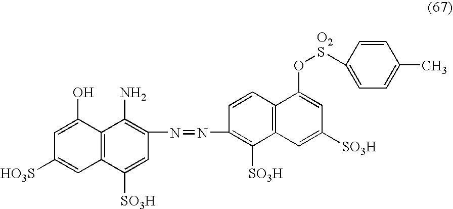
C1(N=NC2=C([SO3H])C3=C(C=C2)C(O[O2S]C2=CC=C(C)C=C2)=CC([SO3H])=C3)=C(N)C2=C(C([SO3H])=C1)C=C([HO3S])C=C2O
